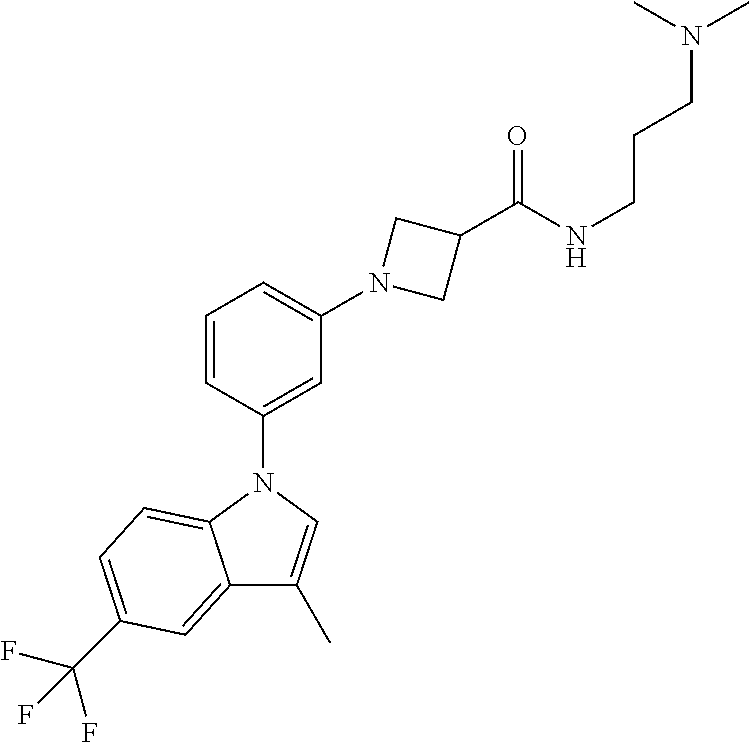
C1=CC(N2C3=CC=C(C(F)(F)F)C=C3C(C)=C2)=CC(N2CC(C(NCCCN(C)C)=O)C2)=C1
